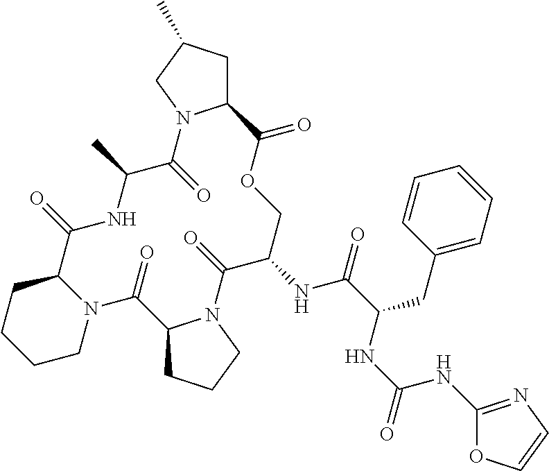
C12CC(C)CN1C(=O)C(C)NC(=O)C1CCCCN1C(=O)C1CCCN1C(=O)C(NC(=O)C(CC1=CC=CC=C1)NC(=O)NC1=NC=CO1)COC2=O
